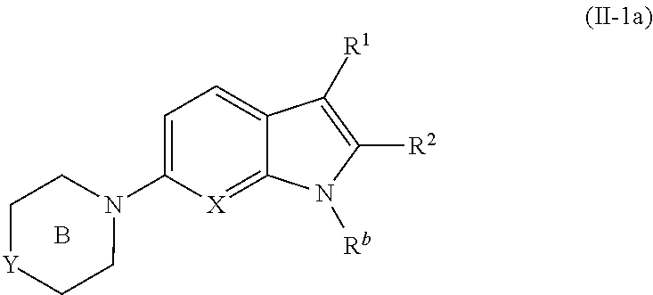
C1=C(N2CC[Y]CC2)[X]=C2C(=C1)C([R1])=C([R2])N2[Rb].B
